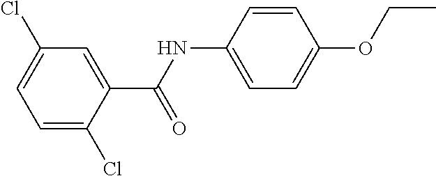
C1=C(Cl)C(C(NC2=CC=C(OCC)C=C2)=O)=CC(Cl)=C1
